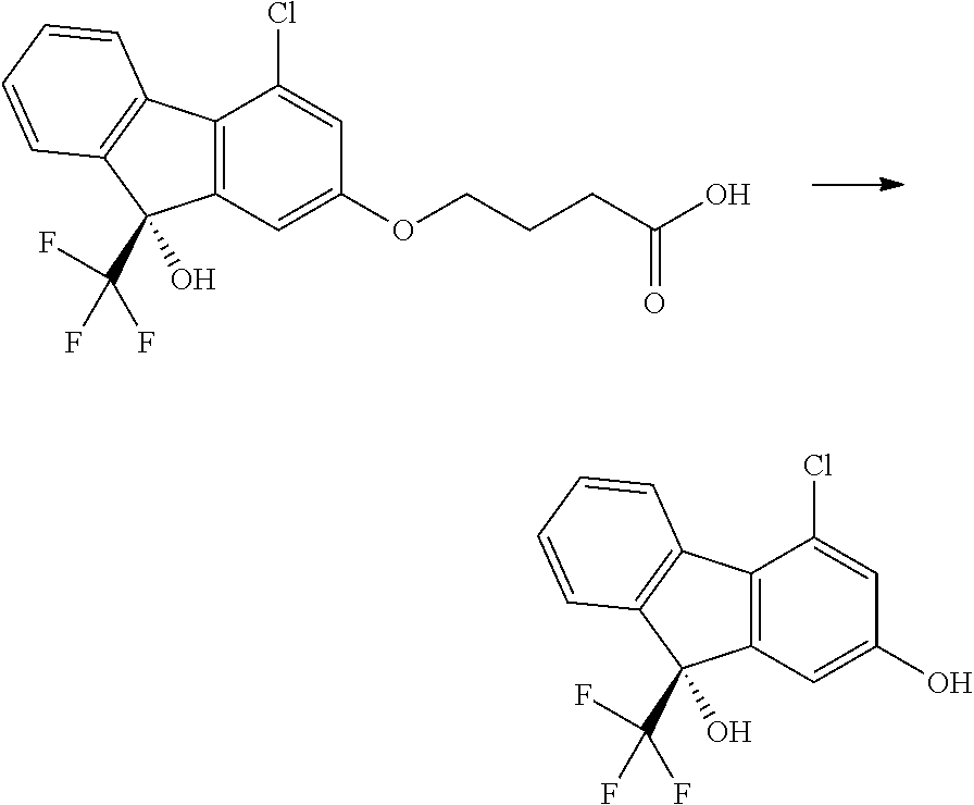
C12=C(C=C(O)C=C1Cl)C(C(F)(F)F)(O)C1=C2C=CC=C1.C12=C(C=C(OCCCC(=O)O)C=C1Cl)C(C(F)(F)F)(O)C1=C2C=CC=C1
